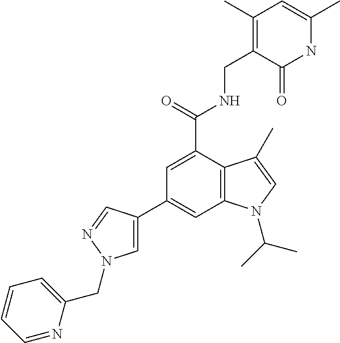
N1C(C)=CC(C)=C(CNC(C2=CC(C3=CN(CC4=CC=CC=N4)N=C3)=CC3=C2C(C)=CN3C(C)C)=O)C1=O
